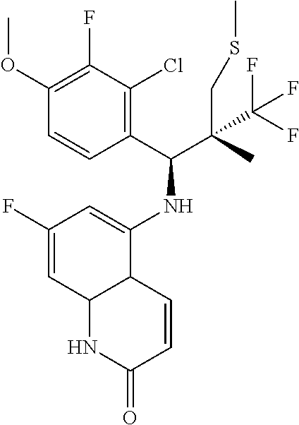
C1(F)=CC2C(C(NC(C(C)(CSC)C(F)(F)F)C3=C(Cl)C(F)=C(OC)C=C3)=C1)C=CC(=O)N2
